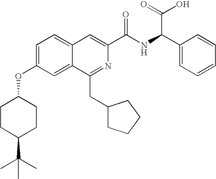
C1=C(OC2CCC(C(C)(C)C)CC2)C=C2C(=C1)C=C(C(NC(C1=CC=CC=C1)C(=O)O)=O)N=C2CC1CCCC1
